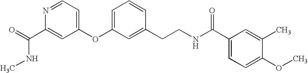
O=C(C1=CC(OC2=CC=CC(CCNC(C3=CC=C(OC)C(C)=C3)=O)=C2)=CC=N1)NC
